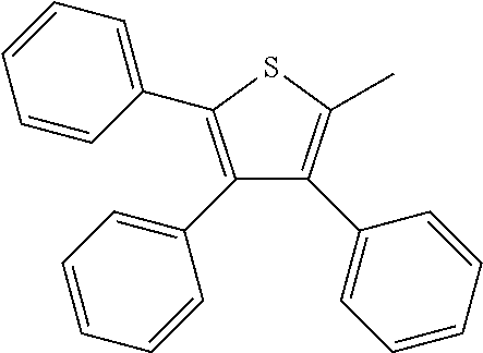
C1(C2=CC=CC=C2)=C(C2=CC=CC=C2)SC(C)=C1C1=CC=CC=C1
